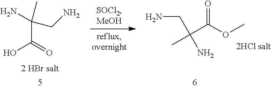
C(C(=O)O)(N)(CN)C.NCC(C(OC)=O)(C)N
